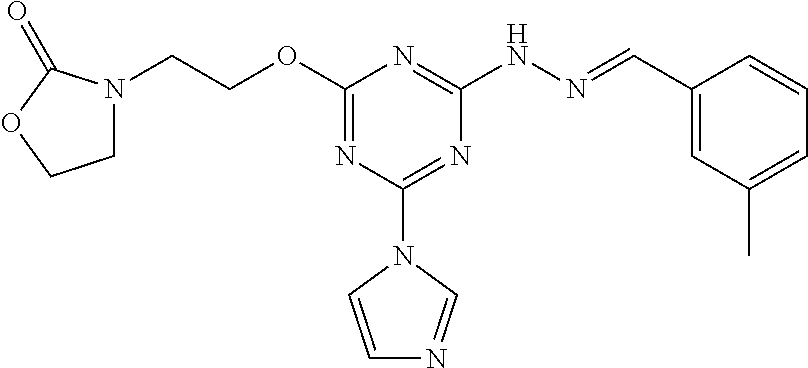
C1N(CCOC2=NC(N3C=CN=C3)=NC(NN=CC3=CC(C)=CC=C3)=N2)C(=O)OC1
